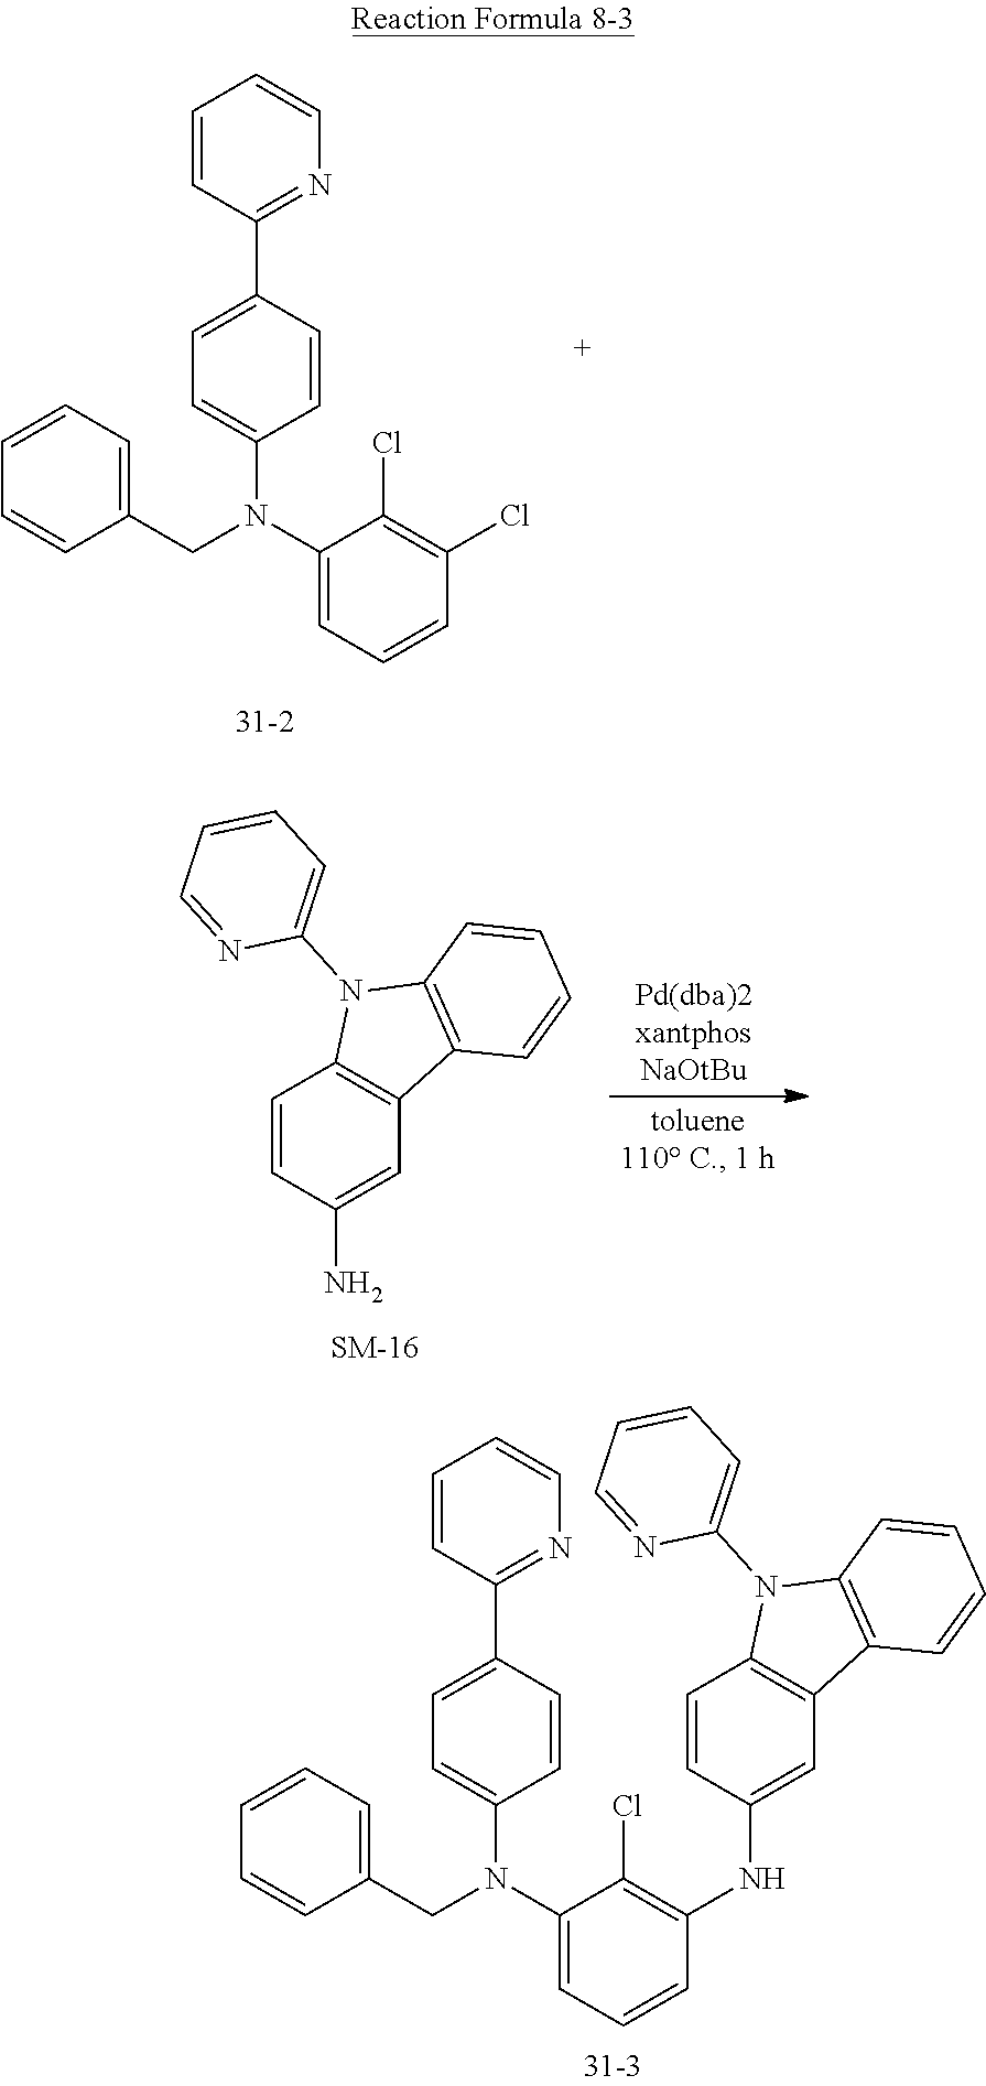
C1=CC(C2=CC=C(N(C3=CC=CC(Cl)=C3Cl)CC3=CC=CC=C3)C=C2)=NC=C1.C1=CC(N)=CC2=C1N(C1=CC=CC=N1)C1=C2C=CC=C1.C1=CC(C2=CC=C(N(C3=CC=CC(NC4=CC5=C(C=C4)N(C4=CC=CC=N4)C4=C5C=CC=C4)=C3Cl)CC3=CC=CC=C3)C=C2)=NC=C1
